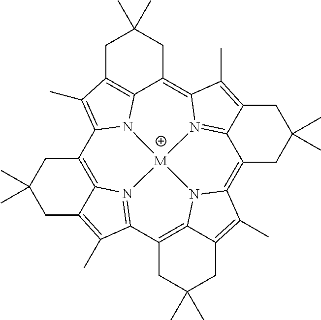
C12=C3N4=C(C5=C6N7C(=C8C9=N%10C(=C%11C%12=C(C(C)=C1N%12[M]%1074)CC(C)(C)C%11)C(C)=C9CC(C)(C)C8)C(C)=C6CC(C)(C)C5)C(C)=C3CC(C)(C)C2
